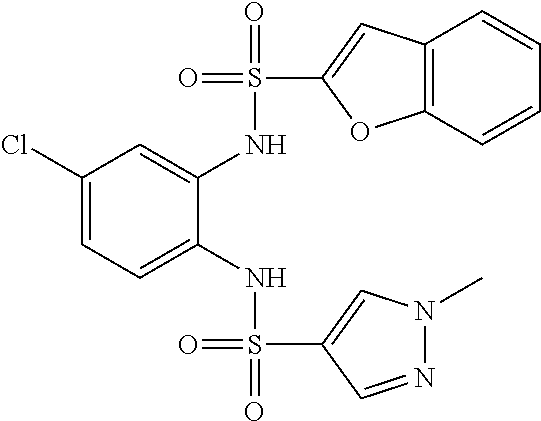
C1(Cl)=CC=C(NS(=O)(C2=CN(C)N=C2)=O)C(NS(=O)(C2=CC3=C(O2)C=CC=C3)=O)=C1
